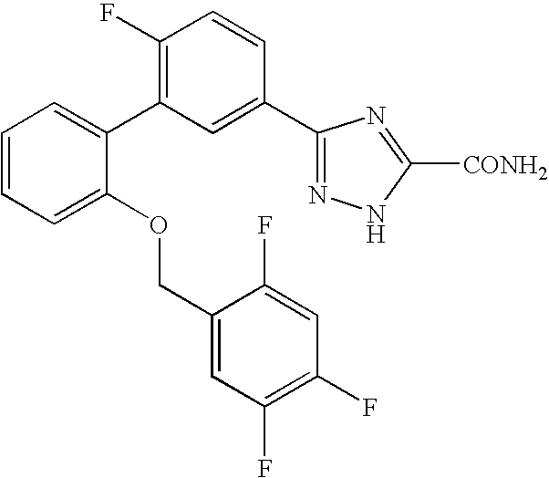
C1(C2=C(F)C=CC(C3=NNC([CONH2])=N3)=C2)=CC=CC=C1OCC1=CC(F)=C(F)C=C1F
